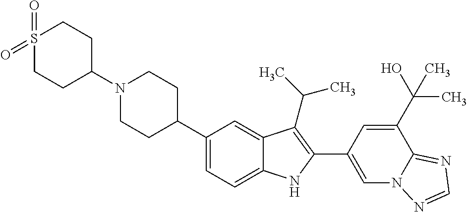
N1(C2CCS(=O)(=O)CC2)CCC(C2=CC=C3C(=C2)C(C(C)C)=C(C2=CN4C(=NC=N4)C(C(O)(C)C)=C2)N3)CC1
